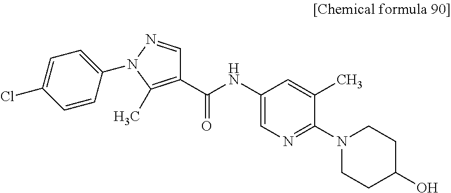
C1(C(NC2=CN=C(N3CCC(O)CC3)C(C)=C2)=O)=C(C)N(C2=CC=C(Cl)C=C2)N=C1
